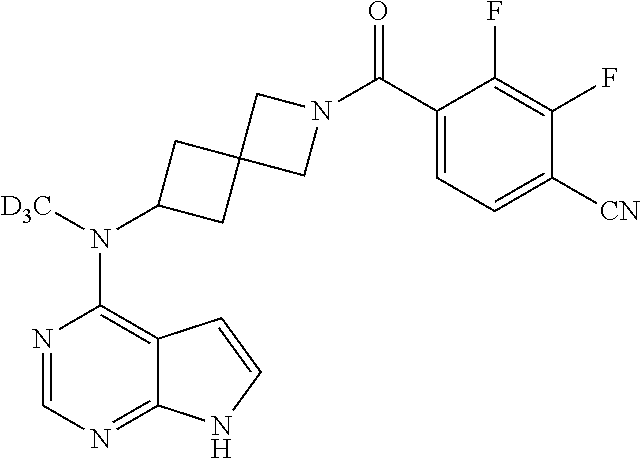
N1=CN=C2C(=C1N([D3C])C1CC3(C1)CN(C(C1=CC=C([CN])C(F)=C1F)=O)C3)C=CN2
